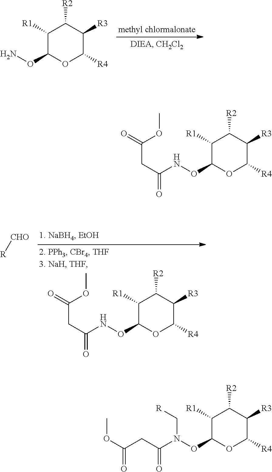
C1([R1])C(ONC(CC(=O)OC)=O)OC([R4])C([R3])C1[R2].C1([R1])C(ON(C(CC(OC)=O)=O)C[R])OC([R4])C([R3])C1[R2].C1([R1])C(ON)OC([R4])C([R3])C1[R2].C1([R1])C(ONC(CC(=O)OC)=O)OC([R4])C([R3])C1[R2].[R][CHO]
